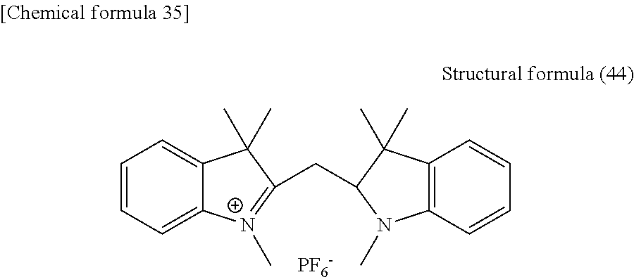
C1=CC=C2C(=C1)C(C)(C)C(CC1C(C)(C)C3=C(C=CC=C3)N1C)=[N+]2C.[PF6-]
